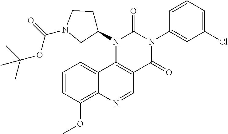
C1=CC(OC)=C2C(=C1)C1=C(C=N2)C(=O)N(C2=CC(Cl)=CC=C2)C(=O)N1C1CCN(C(=O)OC(C)(C)C)C1
